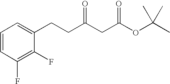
C1=CC=C(CCC(CC(OC(C)(C)C)=O)=O)C(F)=C1F
